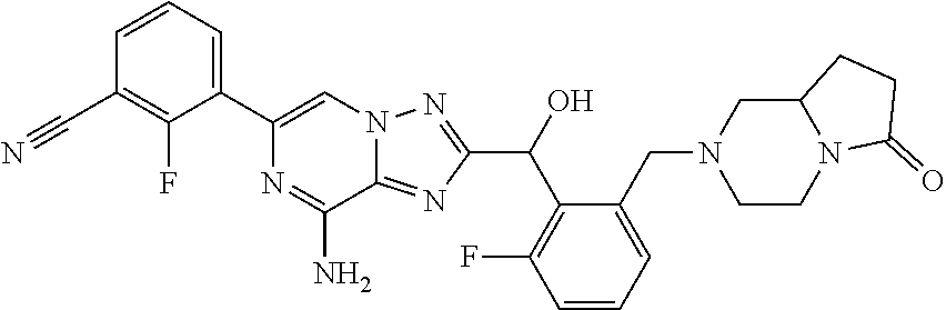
C1(C2=CC=CC(C#N)=C2F)=CN2C(=NC(C(C3=C(F)C=CC=C3CN3CC4N(CC3)C(=O)CC4)O)=N2)C(N)=N1
